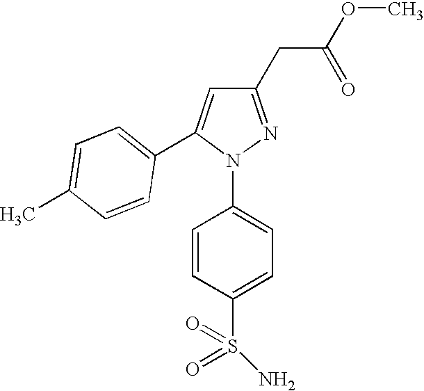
C1(CC(=O)OC)=NN(C2=CC=C(S(=O)(=O)N)C=C2)C(C2=CC=C(C)C=C2)=C1
